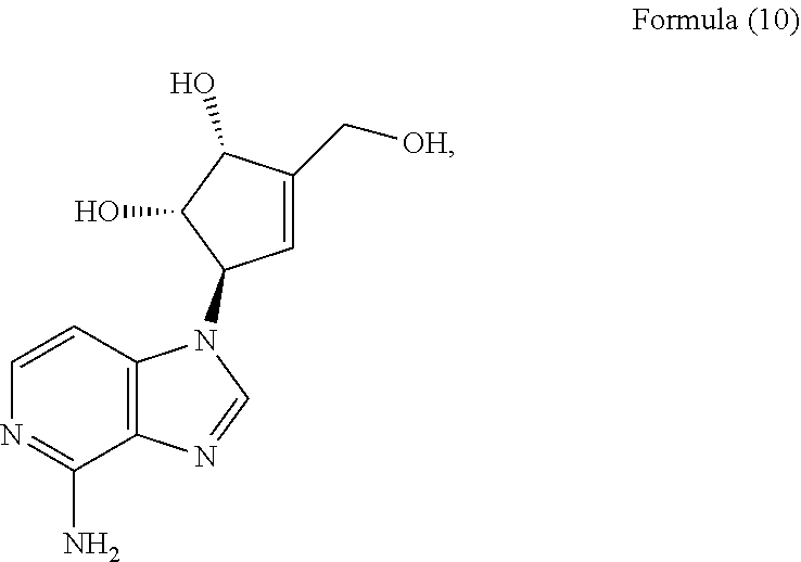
C12=C(C=CN=C1N)N(C1C=C(C[OH])C(O)C1O)C=N2
